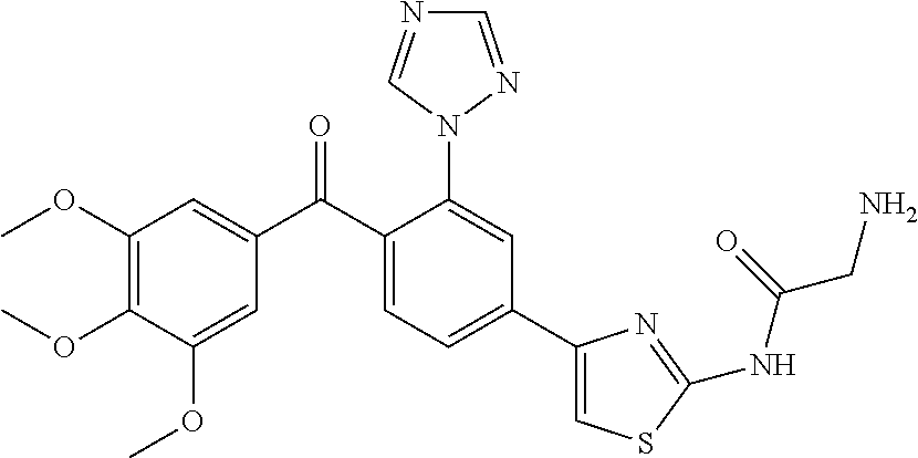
COC1=C(OC)C(OC)=CC(C(C2=CC=C(C3=CSC(NC(CN)=O)=N3)C=C2N2C=NC=N2)=O)=C1
